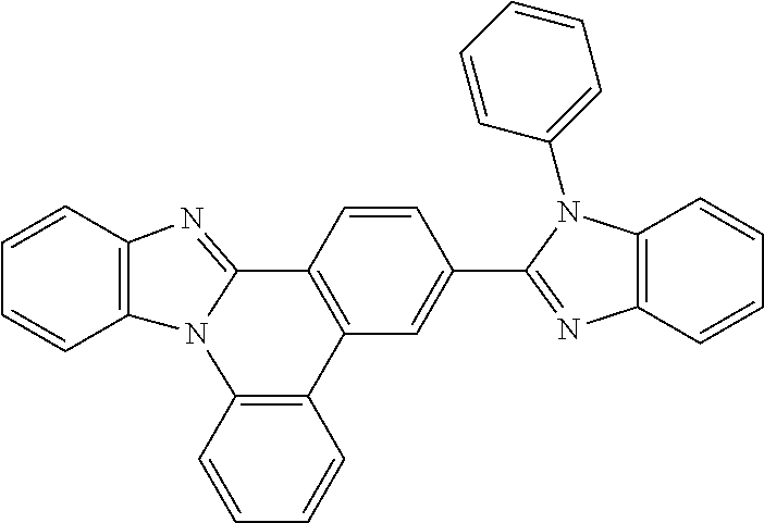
C1=CC2=C(C=C1)N1C(=NC3=C1C=CC=C3)C1=C2C=C(C2=NC3=C(N2C2=CC=CC=C2)C=CC=C3)C=C1
